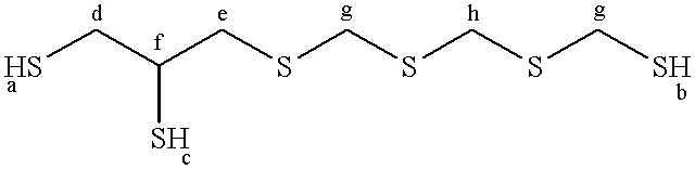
SCC(CSCSCSCS)S
